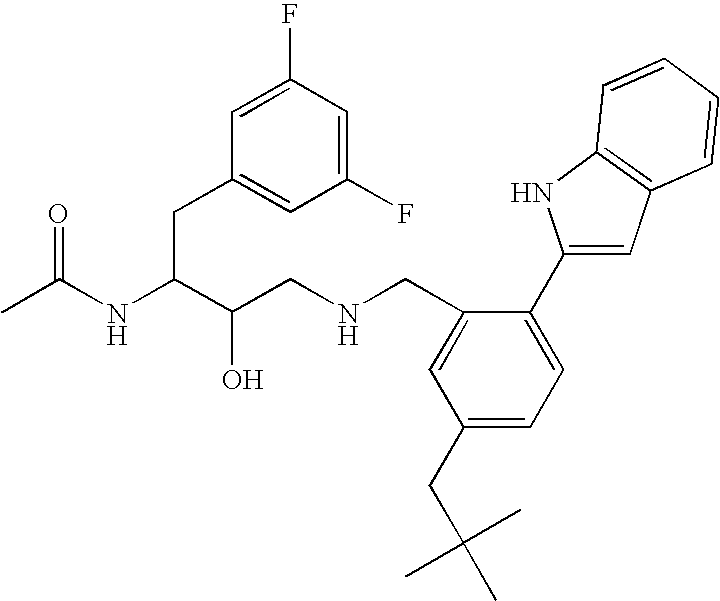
CC(NC(C(CNCC1=CC(CC(C)(C)C)=CC=C1C1=CC2=C(N1)C=CC=C2)O)CC1=CC(F)=CC(F)=C1)=O
